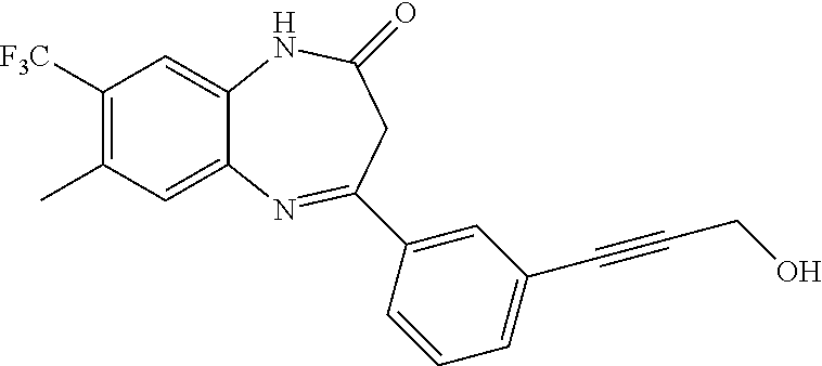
C1([F3C])=C(C)C=C2C(=C1)NC(=O)CC(C1=CC(C#CCO)=CC=C1)=N2
